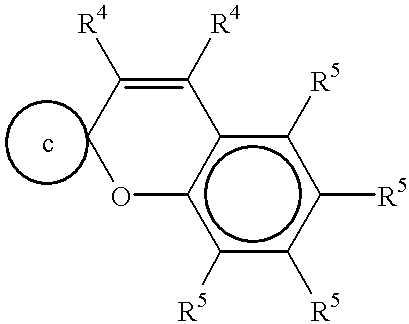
c12c([R5])c([R5])c([R5])c([R5])c1C([R4])=C([R4])CO2
